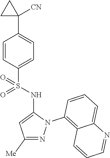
C1=CC(S(NC2=CC([Me])=NN2C2=C3C(=CC=C2)N=CC=C3)(=O)=O)=CC=C1C1([CN])CC1
